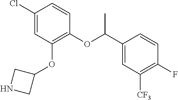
C(OC1=C(OC2CNC2)C=C(Cl)C=C1)(C1=CC([CF3])=C(F)C=C1)C
